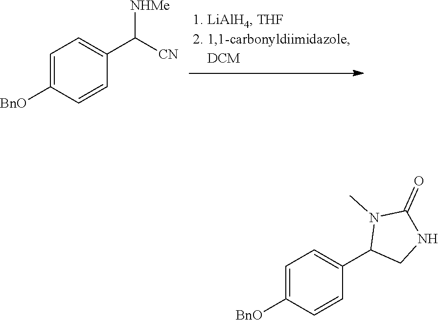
C1=C([BnO])C=CC(C([CN])[NHMe])=C1.C1=C([BnO])C=CC(C2CNC(=O)N2C)=C1
